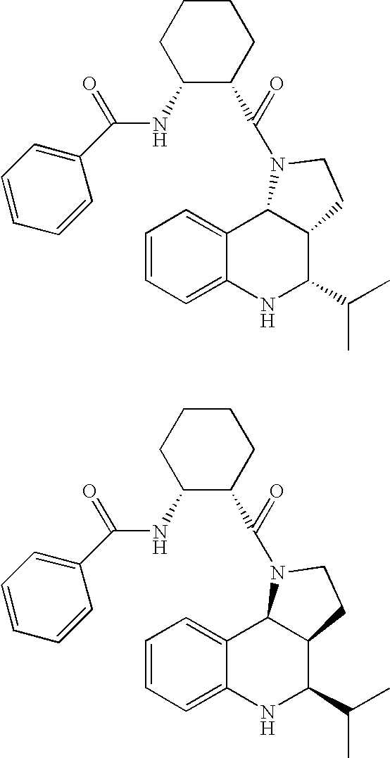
C1=CC=C2C(=C1)C1C(C(C(C)C)N2)CCN1C(C1CCCCC1NC(C1=CC=CC=C1)=O)=O.C1=CC=C2C(=C1)C1C(C(C(C)C)N2)CCN1C(C1CCCCC1NC(C1=CC=CC=C1)=O)=O
